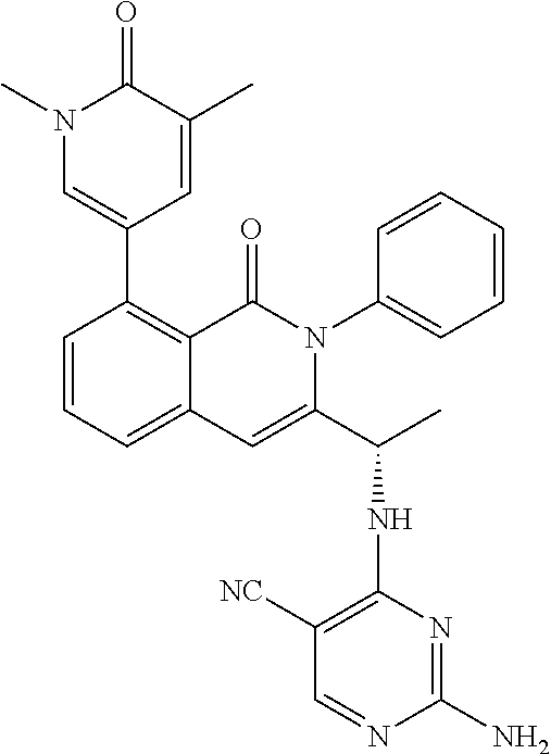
C1(C2=CN(C)C(=O)C(C)=C2)=C2C(=CC=C1)C=C(C(C)NC1=C([NC])C=NC(N)=N1)N(C1=CC=CC=C1)C2=O
